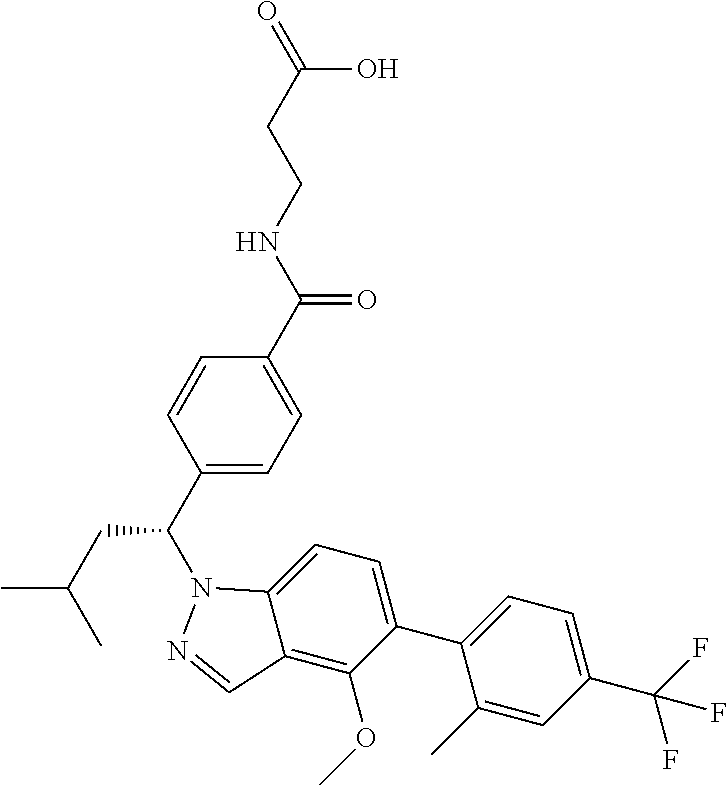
O=C(O)CCNC(=O)C1=CC=C(C(CC(C)C)N2C3=CC=C(C4=CC=C(C(F)(F)F)C=C4C)C(OC)=C3C=N2)C=C1
